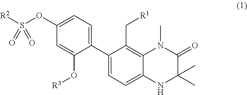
[R2]S(OC1=CC=C(C2=CC=C3C(=C2C[R1])N(C)C(=O)C(C)(C)N3)C(O[R3])=C1)(=O)=O
